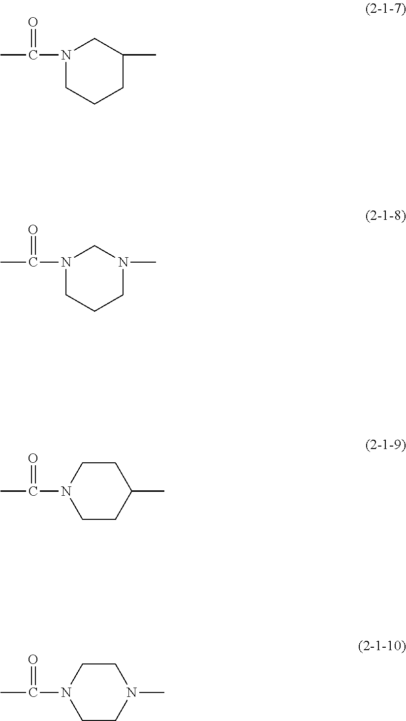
N1(C(=O)C)CCCC(C)C1.N1(C(=O)C)CCCN(C)C1.C1CN(C(=O)C)CCC1C.C1CN(C(=O)C)CCN1C
